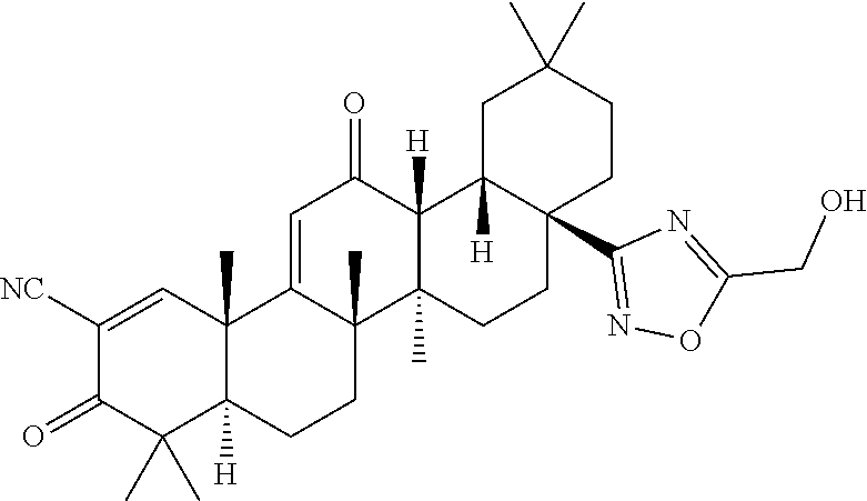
C1([NC])=CC2(C)C([H])(C(C)(C)C1=O)CCC1(C)C2=CC(=O)C2([H])C1(C)CCC1(C3=NOC(CO)=N3)C2([H])CC(C)(C)CC1
